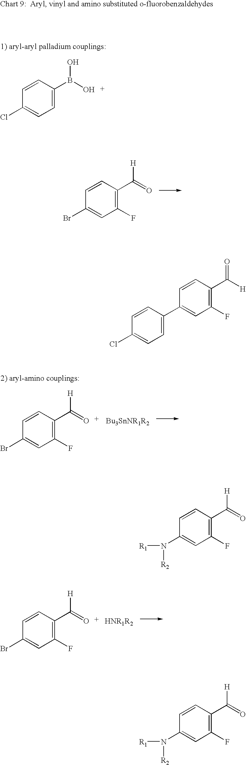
C1=C(B(O)O)C=CC(Cl)=C1.C1(F)=C(C(=O)[H])C=CC(Br)=C1.C1(F)=C(C(=O)[H])C=CC(Br)=C1.[Bu3SnNR1R2].C1(F)=C(C(=O)[H])C=CC(Br)=C1.[HNR1R2].C1=C(C2=CC(F)=C(C([H])=O)C=C2)C=CC(Cl)=C1.C1(F)=C(C(=O)[H])C=CC(N([R1])[R2])=C1.C1(F)=C(C(=O)[H])C=CC(N([R1])[R2])=C1
